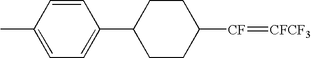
C1(C2=CC=C(C)C=C2)CCC([CF]=[CFCF3])CC1
